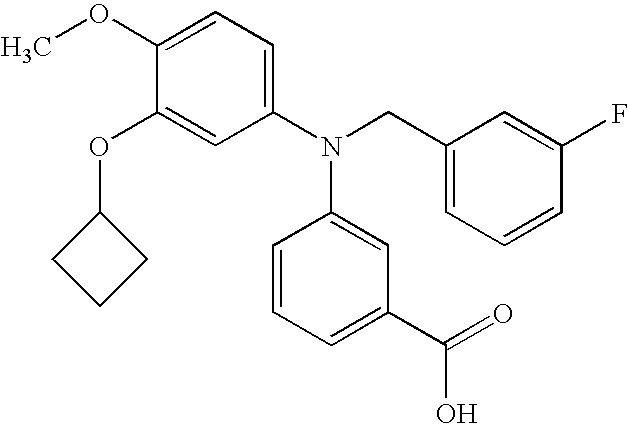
C1(OC)=CC=C(N(CC2=CC=CC(F)=C2)C2=CC(C(=O)O)=CC=C2)C=C1OC1CCC1
